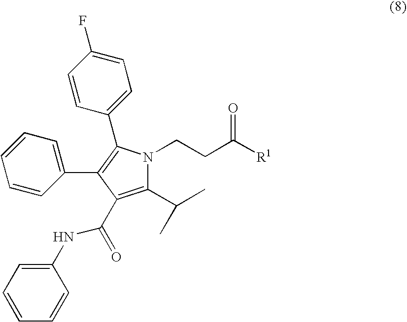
C1(C(C)C)=C(C(=O)NC2=CC=CC=C2)C(C2=CC=CC=C2)=C(C2=CC=C(F)C=C2)N1CCC([R1])=O
